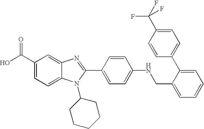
OC(C1=CC=C2C(=C1)N=C(C1=CC=C(NCC3=CC=CC=C3C3=CC=C(C(F)(F)F)C=C3)C=C1)N2C1CCCCC1)=O
